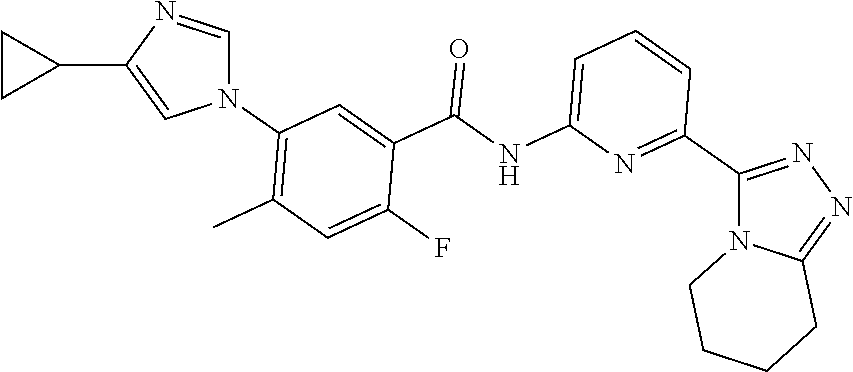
N1(C2=C(C)C=C(F)C(C(NC3=CC=CC(C4=NN=C5N4CCCC5)=N3)=O)=C2)C=NC(C2CC2)=C1
